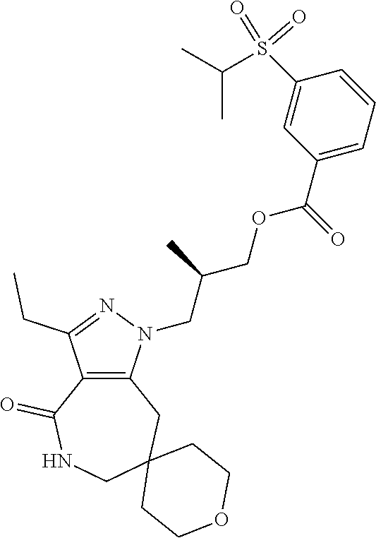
C12=C(N(CC(COC(C3=CC=CC(S(=O)(=O)C(C)C)=C3)=O)C)N=C1CC)CC1(CNC2=O)CCOCC1
